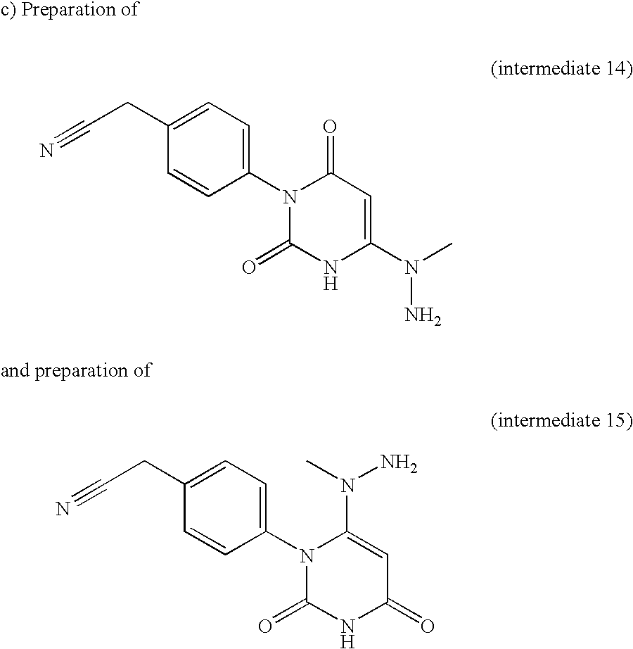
C1(=O)N(C2=CC=C(CC#N)C=C2)C(=O)NC(N(N)C)=C1.C1(N(C)N)=CC(=O)NC(=O)N1C1=CC=C(CC#N)C=C1
